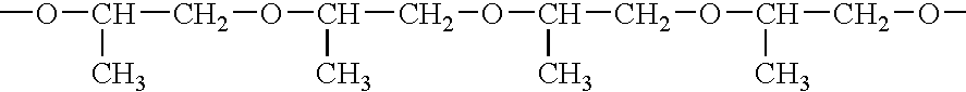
C(COC(COC(COC(COC)C)C)C)(OC)C
